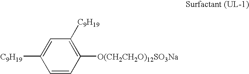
C1([C9H19])=CC([C9H19])=C([O(CH2CH2O)12SO3Na])C=C1
